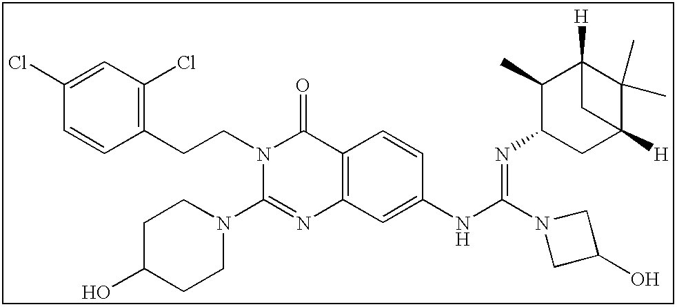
C1(Cl)=CC(Cl)=C(CCN2C(N3CCC(O)CC3)=NC3=C(C2=O)C=CC(NC(=NC2CC4([H])C(C)(C)C([H])(C2C)C4)N2CC(O)C2)=C3)C=C1
